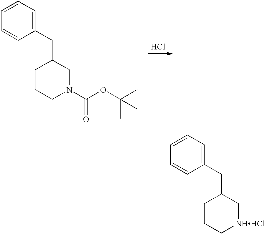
C1CC[NHHCl]CC1CC1=CC=CC=C1.C1CCN(C(OC(C)(C)C)=O)CC1CC1=CC=CC=C1.Cl
